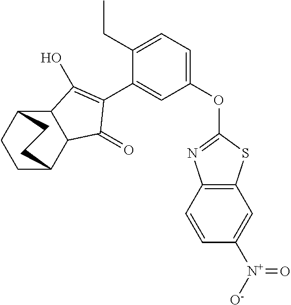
C12C(C3CCC1CC3)C(=O)C(C1=CC(OC3=NC4=C(S3)C=C([N+]([O-])=O)C=C4)=CC=C1CC)=C2O
